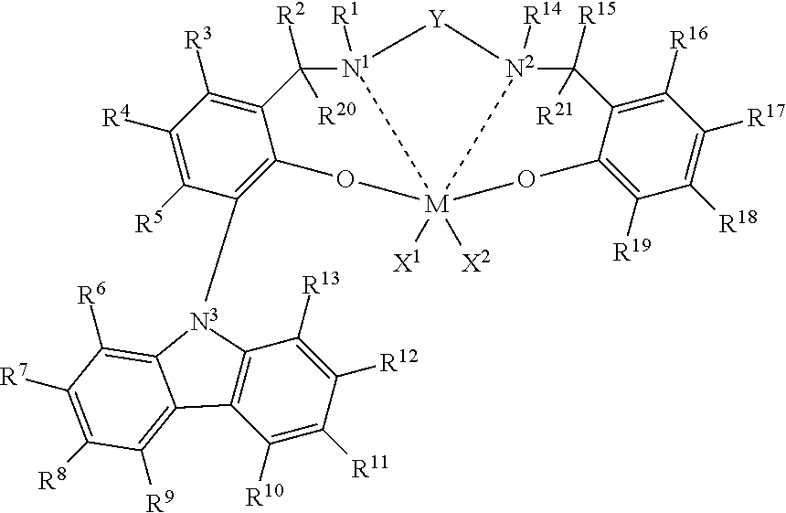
C12=C(C([R10])=C([R11])C([R12])=C1[R13])C1=C([R9])C([R8])=C([R7])C([R6])=C1[N3]2C1=C2C(=C([R3])C([R4])=C1[R5])C([R2])([R20])[N1]1([R1])[Y][N2]3([R14])C([R15])([R21])C4=C([R16])C([R17])=C([R18])C([R19])=C4O[M]13([X1])([X2])O2
